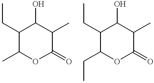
C1(CC)C(C)OC(=O)C(C)C1O.C1(CC)C(CC)OC(=O)C(C)C1O
